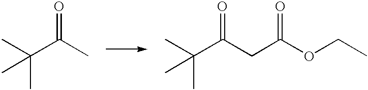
CC(C(C)=O)(C)C.CC(C(CC(OCC)=O)=O)(C)C
